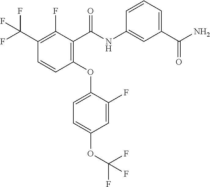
C1(OC2=CC=C(OC(F)(F)F)C=C2F)=C(C(NC2=CC(C(N)=O)=CC=C2)=O)C(F)=C(C(F)(F)F)C=C1
